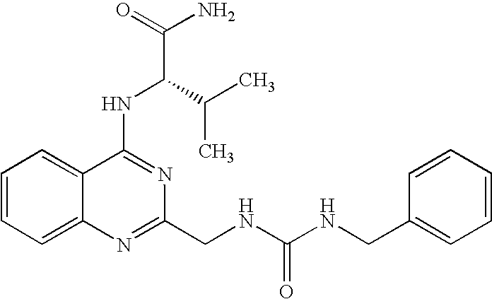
C1=CC=C2C(=C1)C(NC(C(C)C)C(N)=O)=NC(CNC(NCC1=CC=CC=C1)=O)=N2
